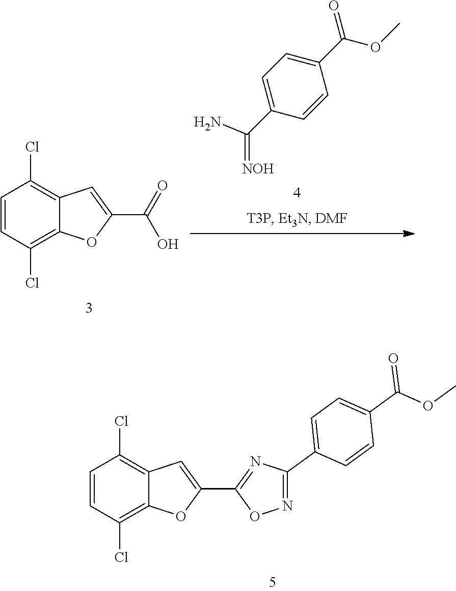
C1=CC(Cl)=C2C(=C1Cl)C=C(C1=NC(C3=CC=C(C(=O)OC)C=C3)=NO1)O2.C1=CC(Cl)=C2C(=C1Cl)C=C(C(=O)O)O2.C1=C(C(=O)OC)C=CC(C(=[NOH])N)=C1
